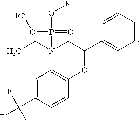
C1=CC=CC=C1C(CN(CC)P(=O)(O[R2])O[R1])OC1=CC=C(C(F)(F)F)C=C1
